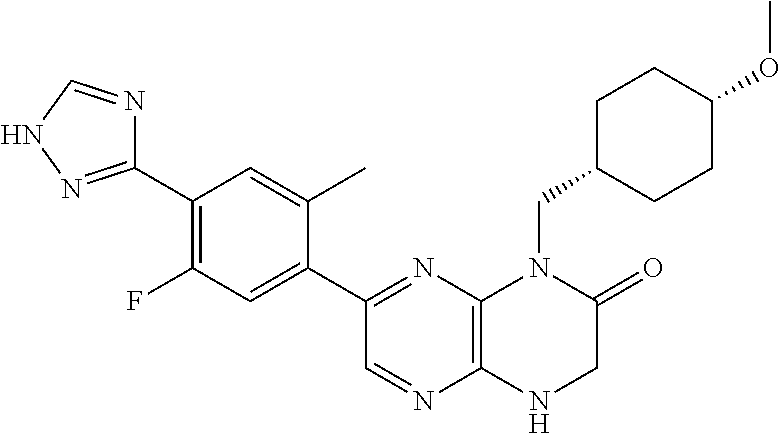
C1(C2=NNC=N2)=C(F)C=C(C2=NC3=C(N=C2)NCC(=O)N3CC2CCC(OC)CC2)C(C)=C1
